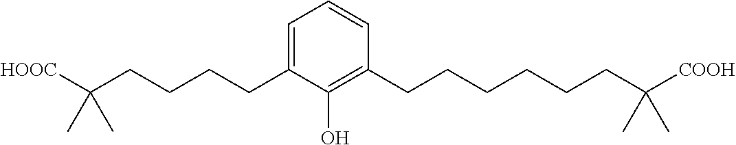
C1=C(CCCCC([HOOC])(C)C)C(O)=C(CCCCCCC([COOH])(C)C)C=C1
